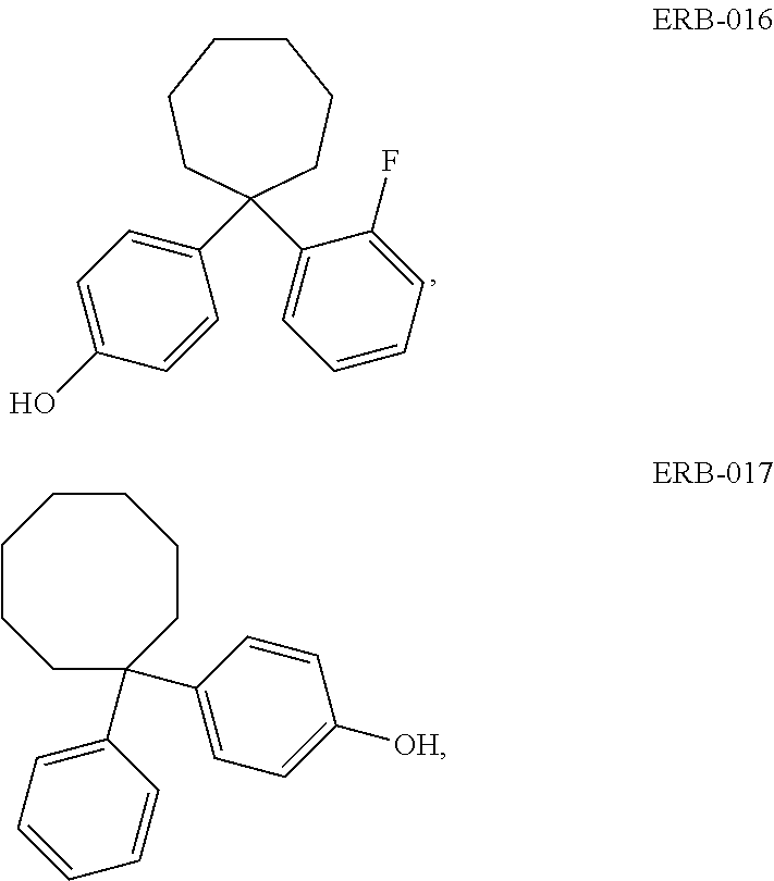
C1CCCC(C2=CC=C(O)C=C2)(C2=CC=CC=C2F)CC1.C1CCCCCCC1(C1=CC=C([OH])C=C1)C1=CC=CC=C1
